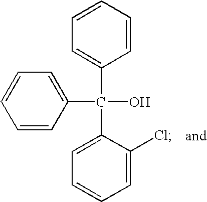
C1=CC(C(C2=CC=CC=C2)(C2=CC=CC=C2Cl)O)=CC=C1
